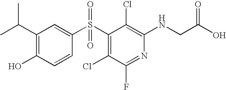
C(C1=C(O)C=CC(S(C2=C(Cl)C(F)=NC(NCC(O)=O)=C2Cl)(=O)=O)=C1)(C)C
